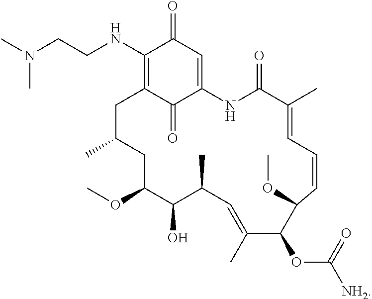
C1(NCCN(C)C)=C2C(=O)C(=CC1=O)NC(=O)C(C)=CC=CC(OC)C(OC(=O)[NH2])C(C)=CC(C)C(O)C(OC)CC(C)C2
